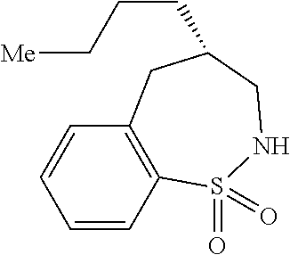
C1=CC2=C(C=C1)CC(CCC[Me])CNS2(=O)=O
